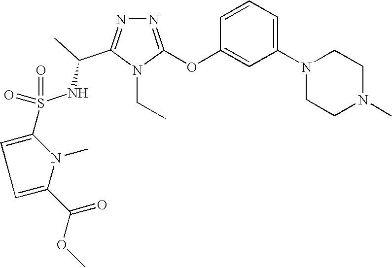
N1=C(OC2=CC(N3CCN(C)CC3)=CC=C2)N(CC)C(C(C)NS(=O)(=O)C2=CC=C(C(=O)OC)N2C)=N1
